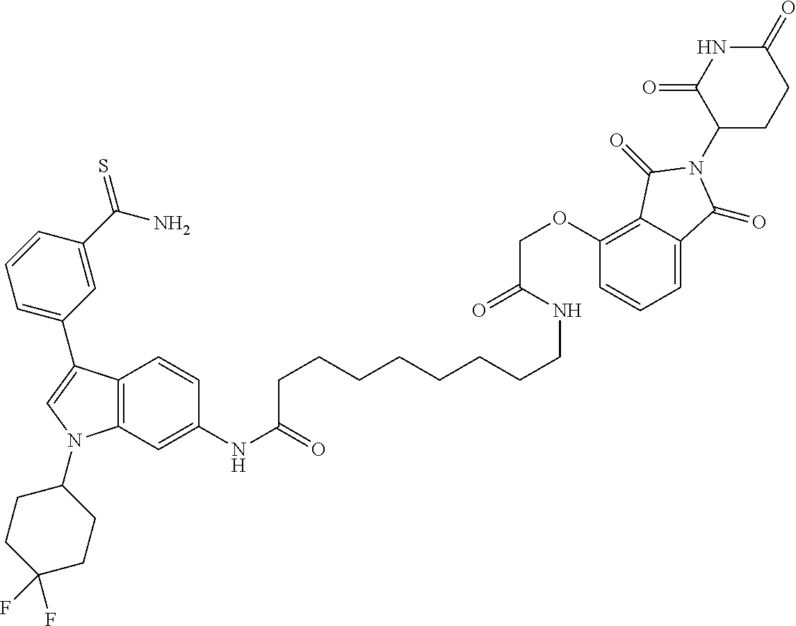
C12=C(C=C(NC(=O)CCCCCCCCNC(=O)COC3=C4C(=CC=C3)C(=O)N(C3CCC(=O)NC3=O)C4=O)C=C1)N(C1CCC(F)(F)CC1)C=C2C1=CC=CC(C(N)=S)=C1
